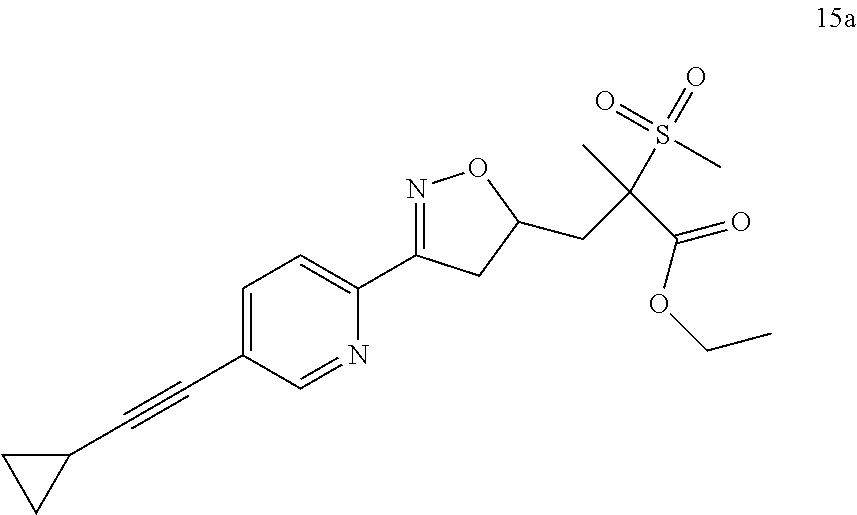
C1=C(C#CC2CC2)C=NC(C2=NOC(CC(C(OCC)=O)(S(=O)(C)=O)C)C2)=C1
